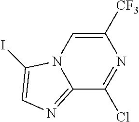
C12=NC=C(I)N1C=C([CF3])N=C2Cl
